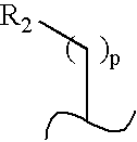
[R2]CC
